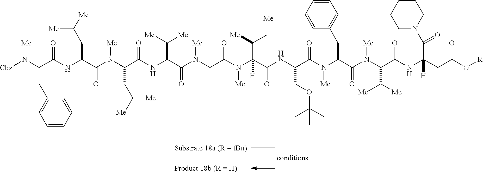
C(N(C(C(NC(C(N(C(C(N(C(C(NC(CC(O[R])=O)(C(N1CCCCC1)=O)[H])=O)C([Me])[Me])[Me])=O)CC1=CC=CC=C1)[Me])=O)COC(C)(C)C)=O)(C([Me])C[Me])[H])[Me])(CN(C(C(NC(C(N(C(C(NC(=O)C(CC1=CC=CC=C1)N([Me])[Cbz])CC([Me])[Me])=O)[Me])CC([Me])[Me])=O)C([Me])[Me])=O)[Me])=O
